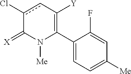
C1(C2=C([Y])cc(Cl)C(=[X])N2[Me])=CC=C([Me])C=C1F
